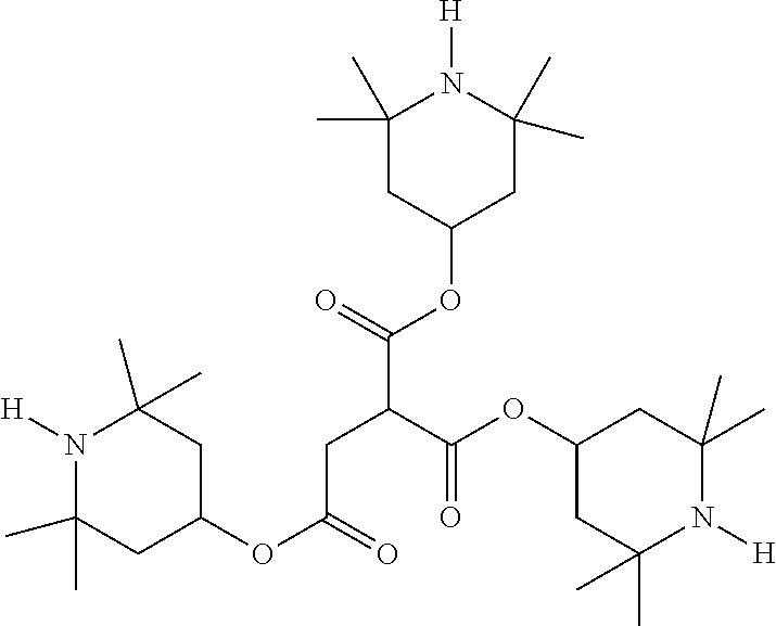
N1([H])C(C)(C)CC(OC(CC(C(=O)OC2CC(C)(C)N([H])C(C)(C)C2)C(=O)OC2CC(C)(C)N([H])C(C)(C)C2)=O)CC1(C)C
